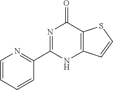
N1=C(C2=NC=CC=C2)NC2=C(C1=O)SC=C2
